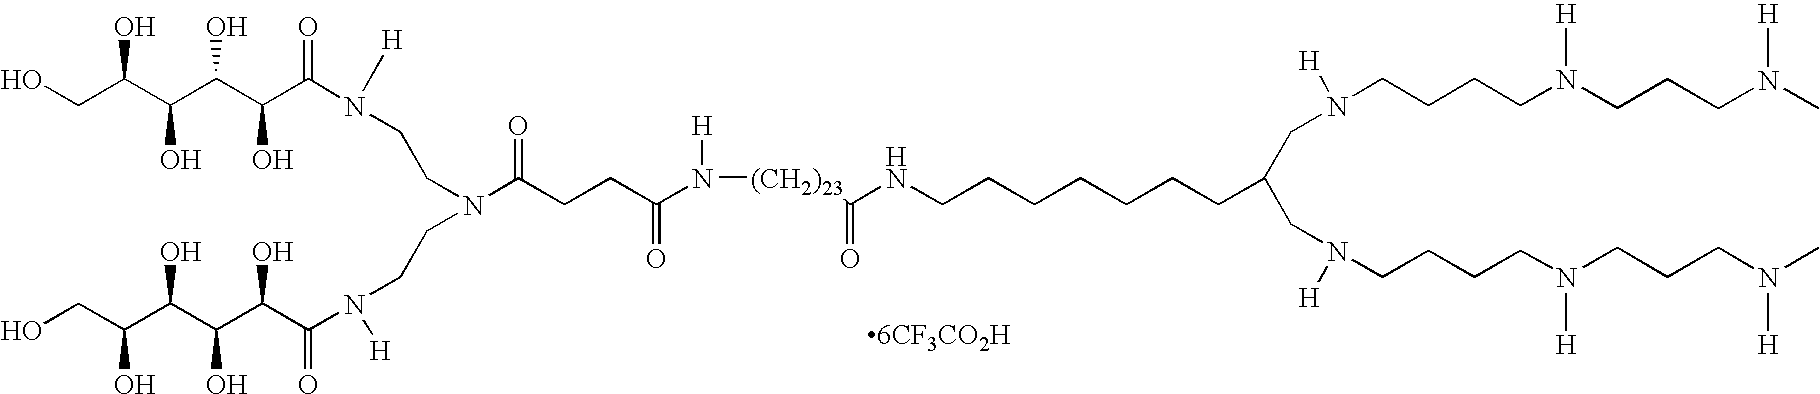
OCC(C(C(C(C(N([H])CCN(CCN(C(=O)C(C(C(C(CO)O)O)O)O)[H])C(CCC(N([H])[(CH2)23]C(NCCCCCCCC(CN([H])CCCCN(CCCN(C)[H])[H])CN([H])CCCCN(CCCN(C)[H])[H])=O)=O)=O)=O)O)O)O)O
